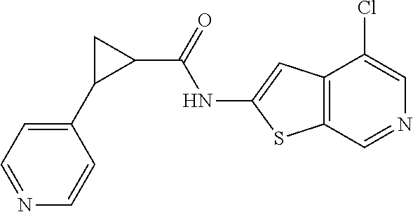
C1(C2C(C(=O)NC3=CC4=C(C=NC=C4Cl)S3)C2)=CC=NC=C1
